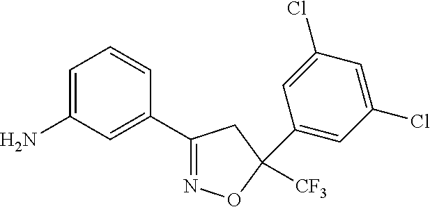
C1=C(N)C=C(C2=NOC(C3=CC(Cl)=CC(Cl)=C3)([CF3])C2)C=C1
